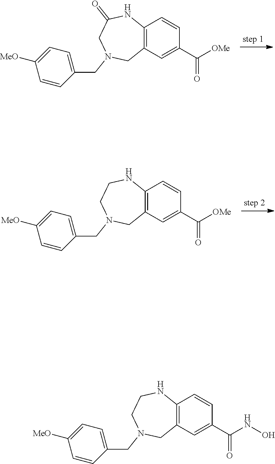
C1=CC(C(=O)[OMe])=CC2=C1NC(=O)CN(CC1=CC=C([MeO])C=C1)C2.C1=CC(C(=O)[OMe])=CC2=C1NCCN(CC1=CC=C([MeO])C=C1)C2.C1=CC(C(=O)NO)=CC2=C1NCCN(CC1=CC=C([MeO])C=C1)C2
